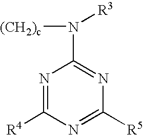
N1=C([R4])N=C([R5])N=C1N([R3])[(CH2)c]
